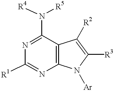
C1([R1])=NC2=C(C(N([R4])[R5])=N1)C([R2])=C([R3])N2[Ar]
